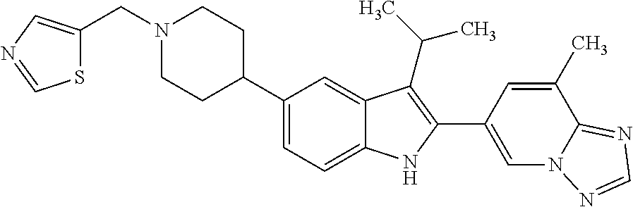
N1(CC2=CN=CS2)CCC(C2=CC=C3C(=C2)C(C(C)C)=C(C2=CN4C(=NC=N4)C(C)=C2)N3)CC1
